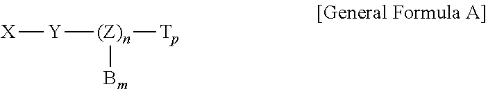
[X][Y][(Z)n]([Tp])[Bm]
